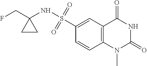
C1(S(NC2(CF)CC2)(=O)=O)=CC2=C(C=C1)N(C)C(=O)NC2=O
